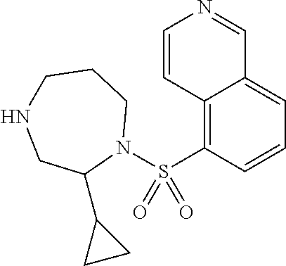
C12=C(S(N3CCCNCC3C3CC3)(=O)=O)C=CC=C1C=NC=C2
